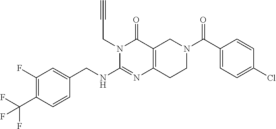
C1(F)=C(C(F)(F)F)C=CC(CNC2=NC3=C(C(=O)N2CC#C)CN(C(=O)C2=CC=C(Cl)C=C2)CC3)=C1
